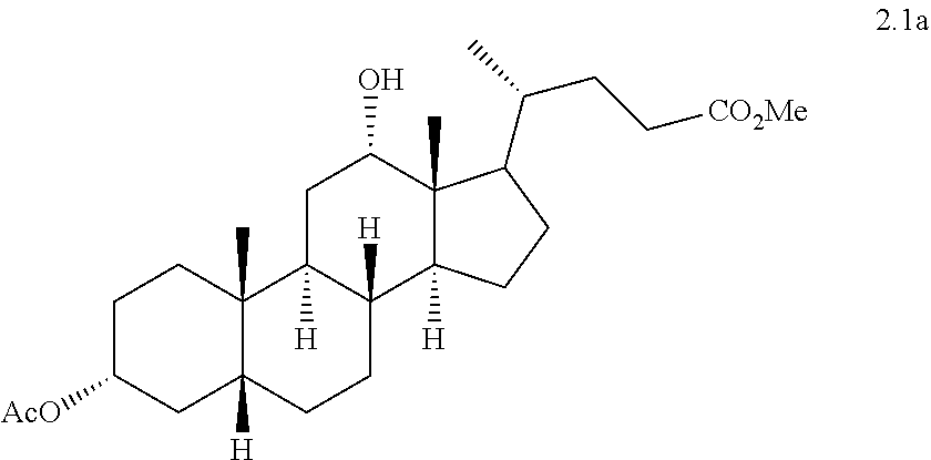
C1C([AcO])CC2([H])C(C)(C1)C1([H])C([H])(CC2)C2([H])C(C)(C(O)C1)C(C(CC[CO2Me])C)CC2
